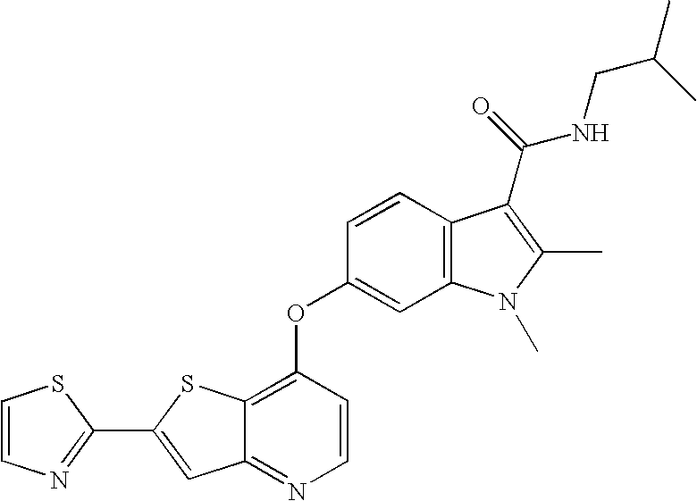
C1=CC2=C(C=C1OC1=C3C(=NC=C1)C=C(C1=NC=CS1)S3)N(C)C(C)=C2C(NCC(C)C)=O
